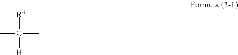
CC([R6])(C)[H]
